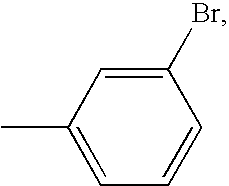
C1(Br)=CC(C)=CC=C1
